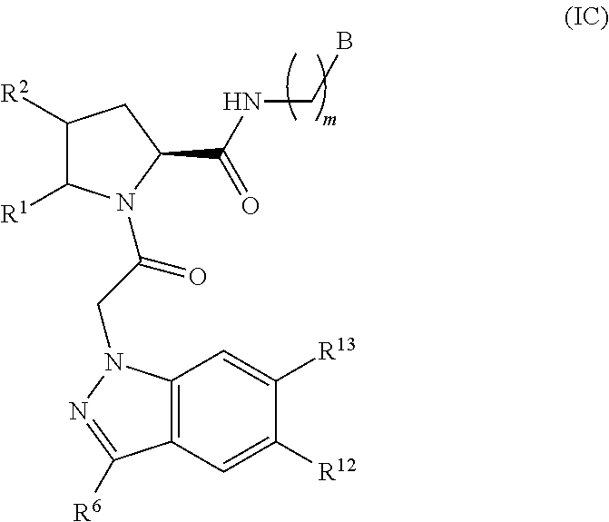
C1([R2])C([R1])N(C(CN2C3=C(C([R6])=N2)C=C([R12])C([R13])=C3)=O)C(C(NCB)=O)C1
